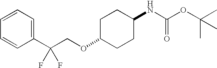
C1(C(COC2CCC(NC(OC(C)(C)C)=O)CC2)(F)F)=CC=CC=C1
